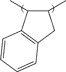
C1(C)C(C)C2=C(C1)C=CC=C2
